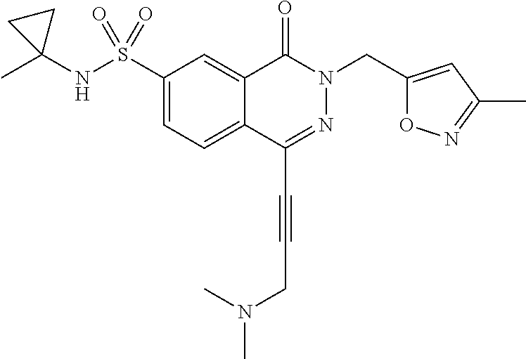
C1(S(NC2(C)CC2)(=O)=O)=CC=C2C(=C1)C(=O)N(CC1=CC(C)=NO1)N=C2C#CCN(C)C
